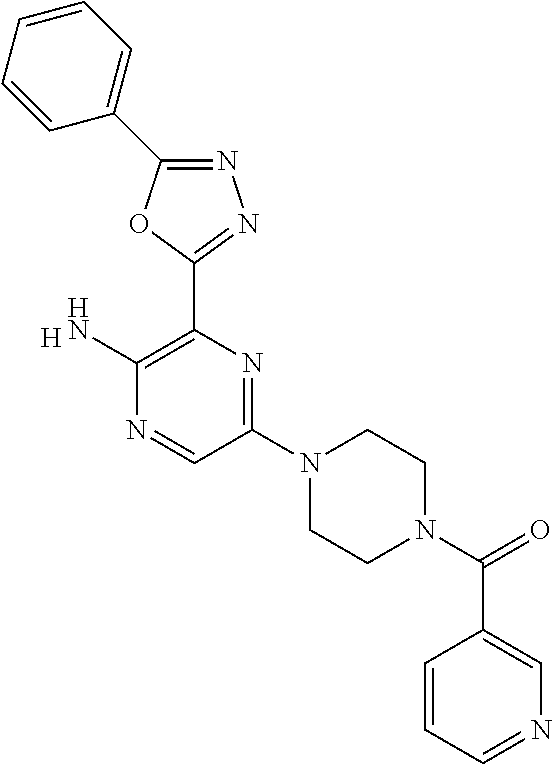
N1=C(C2=CC=CC=C2)OC(C2=C(N)N=CC(N3CCN(C(=O)C4=CN=CC=C4)CC3)=N2)=N1.[H]
